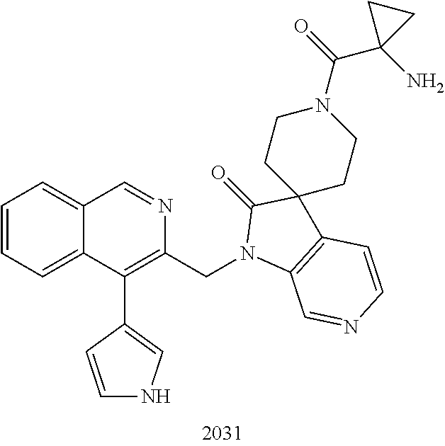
C1=CC=C2C(=C1)C=NC(CN1C3=C(C=CN=C3)C3(C1=O)CCN(C(=O)C1(N)CC1)CC3)=C2C1=CNC=C1
